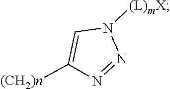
N1=NN([(L)mX])C=C1[(CH2)n]
